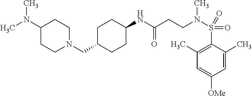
C1=C(C)C(S(N(C)CCC(=O)NC2CCC(CN3CCC(N(C)C)CC3)CC2)(=O)=O)=C(C)C=C1[OMe]
